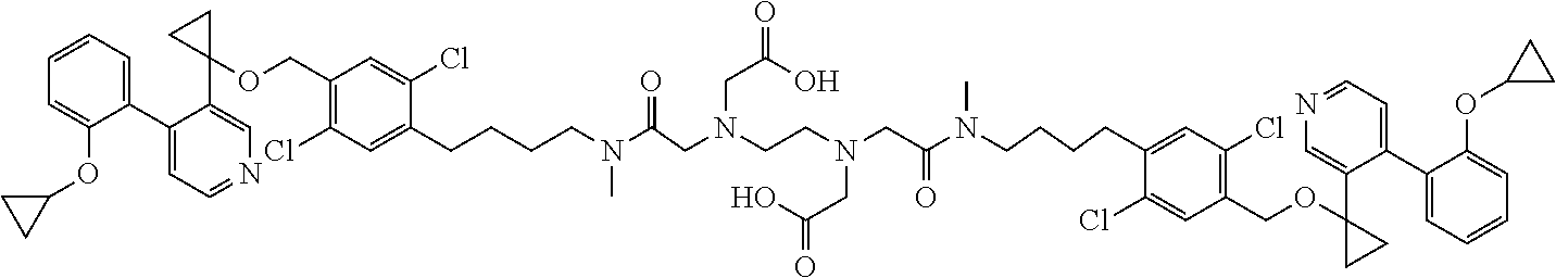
C1(C2=CC=CC=C2OC2CC2)=CC=NC=C1C1(OCC2=C(Cl)C=C(CCCCN(C(CN(CCN(CC(N(CCCCC3=CC(Cl)=C(COC4(C5=CN=CC=C5C5=CC=CC=C5OC5CC5)CC4)C=C3Cl)C)=O)CC(=O)O)CC(=O)O)=O)C)C(Cl)=C2)CC1
